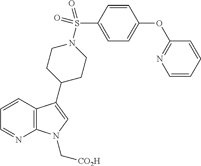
C12=C(C=CC=N1)C(C1CCN(S(C3=CC=C(OC4=NC=CC=C4)C=C3)(=O)=O)CC1)=CN2C[CO2H]
